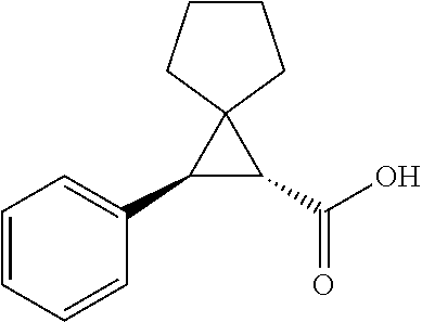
C1=CC=CC(C2C(C(O)=O)C23CCCC3)=C1
